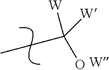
C(C([W])([W])O)C
